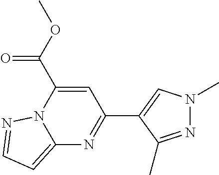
C1(C2=CN(C)N=C2C)=NC2=CC=NN2C(C(OC)=O)=C1
